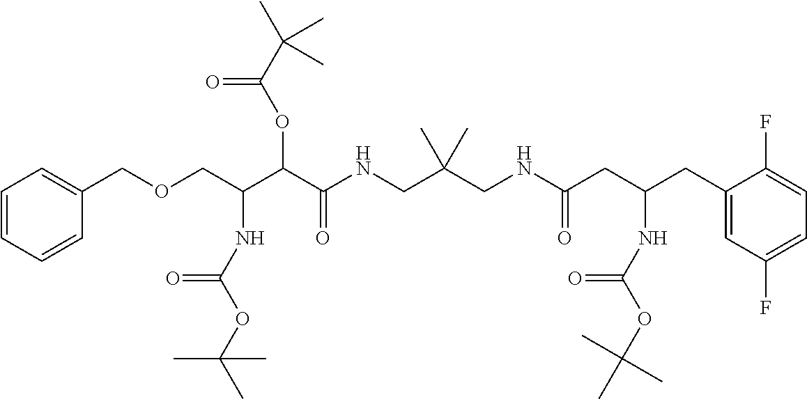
C(C(C(C(NCC(CNC(CC(CC1=CC(F)=CC=C1F)NC(OC(C)(C)C)=O)=O)(C)C)=O)OC(C(C)(C)C)=O)NC(OC(C)(C)C)=O)OCC1=CC=CC=C1
